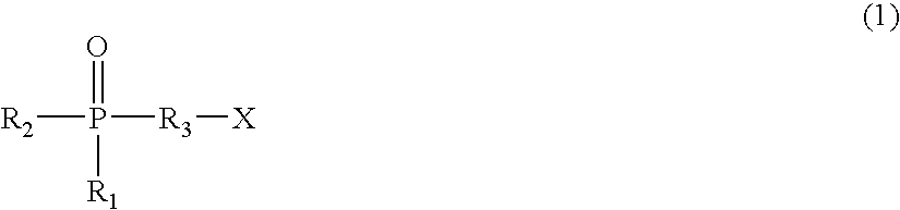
[R2]P(=O)([R3][X])[R1]
